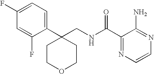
C1(CNC(C2=NC=CN=C2N)=O)(C2=CC=C(F)C=C2F)CCOCC1
